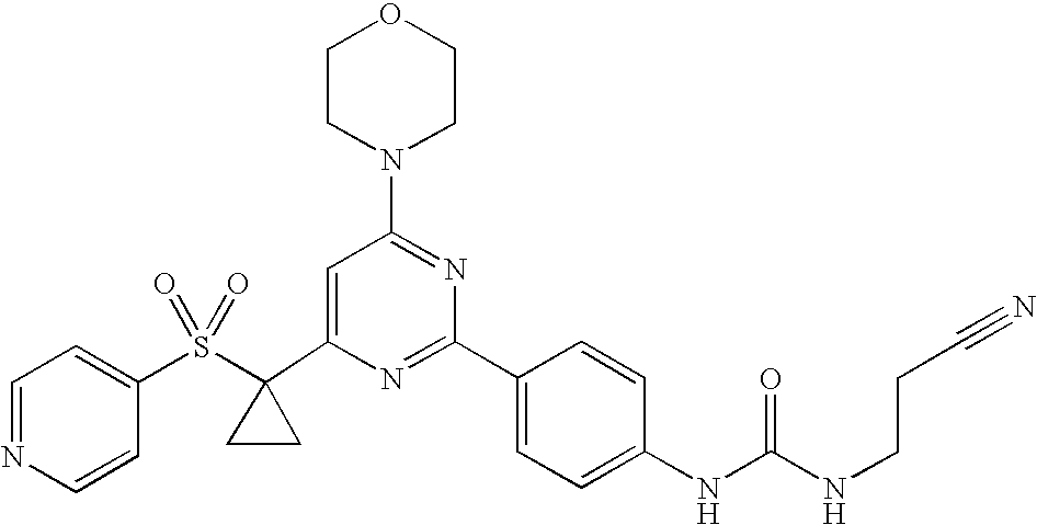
C1(C2(S(C3=CC=NC=C3)(=O)=O)CC2)=CC(N2CCOCC2)=NC(C2=CC=C(NC(=O)NCCC#N)C=C2)=N1
